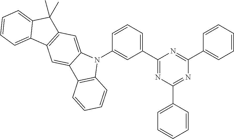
C1(N2C3=CC4=C(C=C3C3=C2C=CC=C3)C2=CC=CC=C2C4(C)C)=CC(C2=NC(C3=CC=CC=C3)=NC(C3=CC=CC=C3)=N2)=CC=C1
